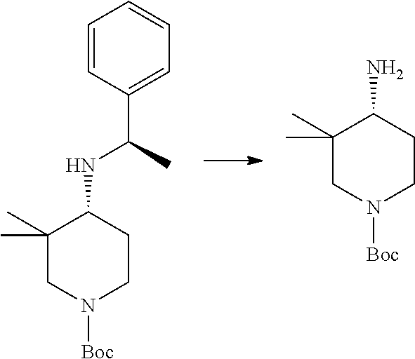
C1=CC(C(NC2C(C)(C)CN([Boc])CC2)C)=CC=C1.NC1C(C)(C)CN([Boc])CC1
